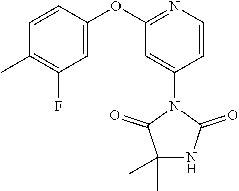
C1(OC2=CC(F)=C(C)C=C2)=NC=CC(N2C(=O)NC(C)(C)C2=O)=C1
